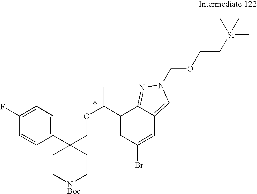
C1(C(OCC2(C3=CC=C(F)C=C3)CC[NBoc]CC2)C)=CC(Br)=CC2=CN(COCC[Si](C)(C)C)N=C12
